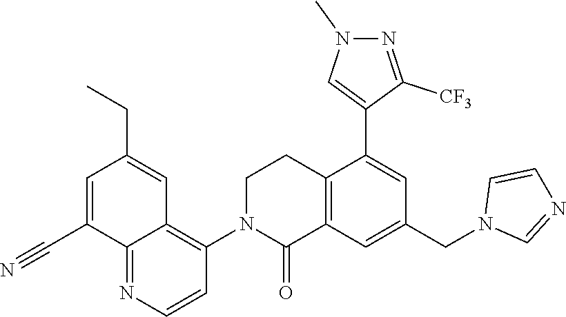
C1(C#N)=CC(CC)=CC2=C(N3C(=O)C4=C(CC3)C(C3=CN(C)N=C3[CF3])=CC(CN3C=NC=C3)=C4)C=CN=C12
